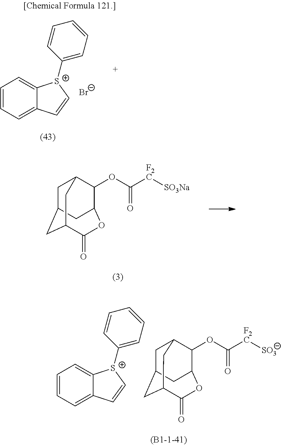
C1C2CC3C(=O)OC(C(OC([F2C][SO3Na])=O)C1C3)C2.C1C2CC3C(=O)OC(C(OC([F2C][SO3])=O)C1C3)C2.C1=C2C(=CC=C1)C=C[S+]2C1=CC=CC=C1.[Br-].C1=C2C(=CC=C1)C=C[S+]2C1=CC=CC=C1
